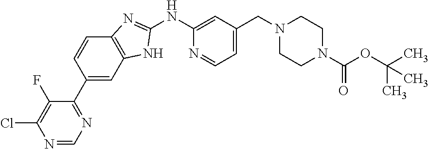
N1=CC=C(CN2CCN(C(OC(C)(C)C)=O)CC2)C=C1NC1=NC2=C(C=C(C3=NC=NC(Cl)=C3F)C=C2)N1
